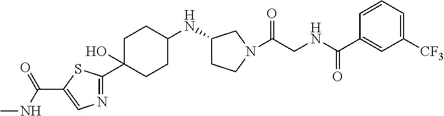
C1=CC=C([CF3])C=C1C(NCC(=O)N1CCC(NC2CCC(C3=NC=C(C(NC)=O)S3)(O)CC2)C1)=O
